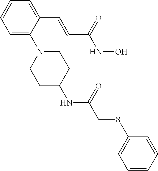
C1=C(N2CCC(NC(CSC3=CC=CC=C3)=O)CC2)C(C=CC(NO)=O)=CC=C1
